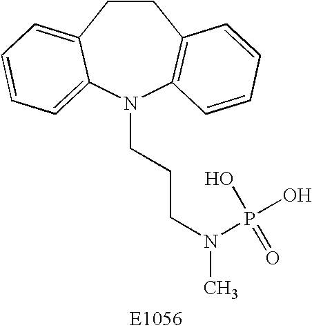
C1CC2=CC=CC=C2N(CCCN(C)P(O)(=O)O)C2=C1C=CC=C2
